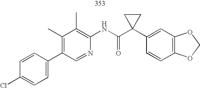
C1(C2=CC=C(Cl)C=C2)=C(C)C(C)=C(NC(C2(C3=CC4=C(C=C3)OCO4)CC2)=O)N=C1
